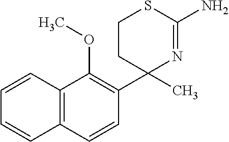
C12=C(C=CC(C3(C)N=C(N)SCC3)=C1OC)C=CC=C2
